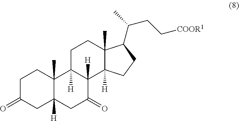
C1C(=O)CC2([H])C(C)(C1)C1([H])C([H])(C(=O)C2)C2([H])C(C)(CC1)C(C(C)CC[COOR1])CC2
